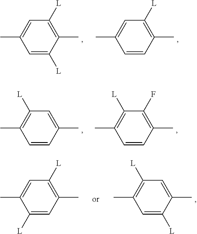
C1=C([L])C(C)=C([L])C=C1C.C1=CC(C)=C([L])C=C1C.C1=CC(C)=CC([L])=C1C.C1=CC(C)=C(F)C([L])=C1C.C1=C([L])C(C)=CC([L])=C1C.C1([L])=CC(C)=C([L])C=C1C
